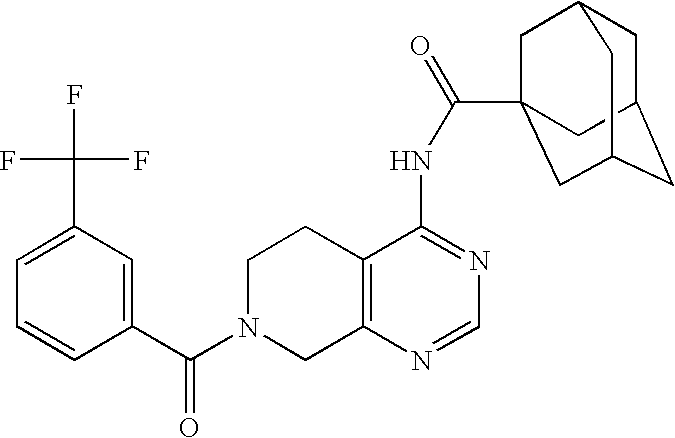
C1N(C(=O)C2=CC(C(F)(F)F)=CC=C2)CC2=C(C1)C(NC(=O)C13CC4CC(CC(C1)C4)C3)=NC=N2
